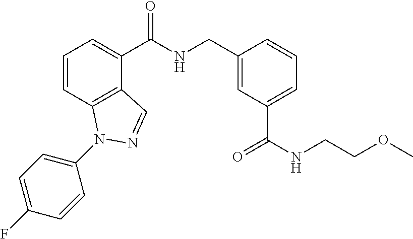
C1=CC2=C(C(C(NCC3=CC(C(NCCOC)=O)=CC=C3)=O)=C1)C=NN2C1=CC=C(F)C=C1
